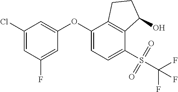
C1(Cl)=CC(F)=CC(OC2=CC=C(S(C(F)(F)F)(=O)=O)C3=C2CCC3O)=C1
